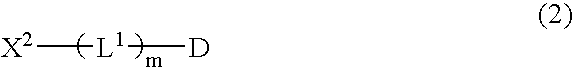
[X2][L1][D]
